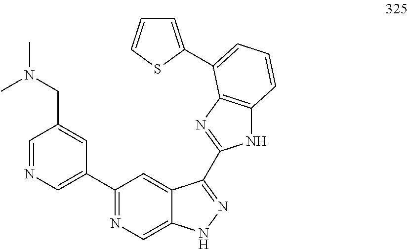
C1=NC=C(C2=NC=C3C(=C2)C(C2=NC4=C(N2)C=CC=C4C2=CC=CS2)=NN3)C=C1CN(C)C
